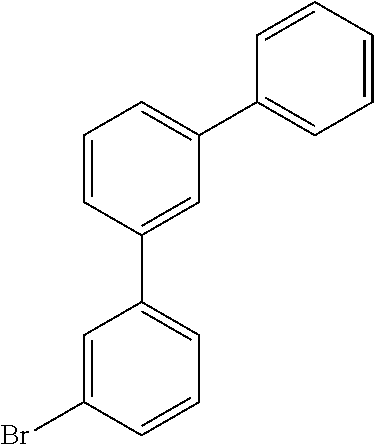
C1=CC(C2=CC=CC(Br)=C2)=CC(C2=CC=CC=C2)=C1
